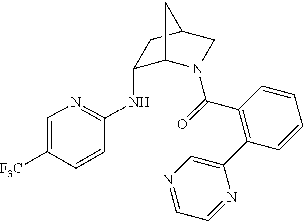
C1=C([F3C])C=CC(NC2C3N(C(=O)C4=C(C5=CN=CC=N5)C=CC=C4)CC(C2)C3)=N1
